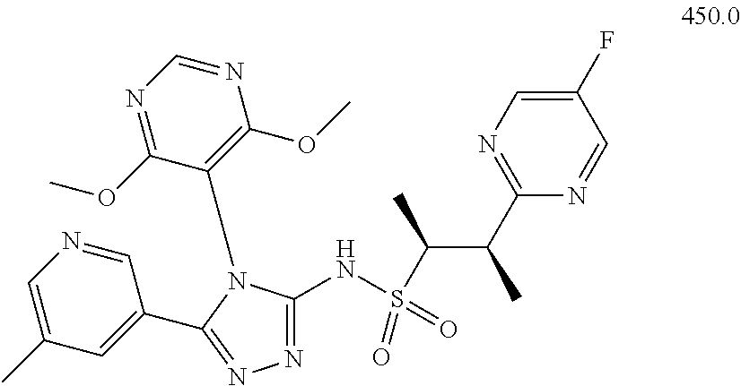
C1(F)=CN=C(C(C(S(NC2=NN=C(C3=CC(C)=CN=C3)N2C2=C(OC)N=CN=C2OC)(=O)=O)C)C)N=C1
